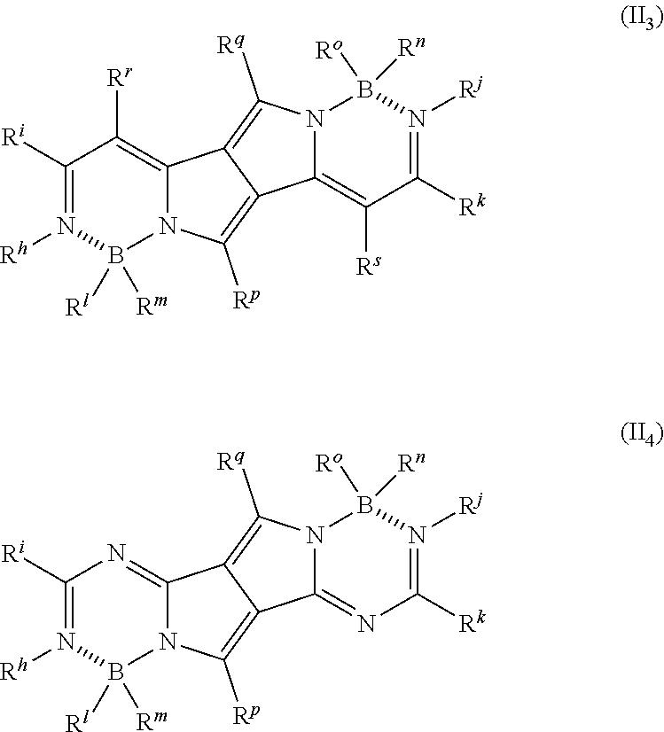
C1([Ri])=N([Rh])B([Rl])([Rm])N2C(=C1[Rr])C1=C([Rq])N3C(=C([Rs])C([Rk])=N([Rj])B3([Rn])[Ro])C1=C2[Rp].C1([Ri])=N([Rh])B([Rl])([Rm])N2C(=N1)C1=C([Rq])N3C(=NC([Rk])=N([Rj])B3([Rn])[Ro])C1=C2[Rp]
